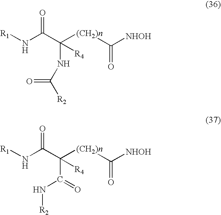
N(C(C([(CH2)n]C([NHOH])=O)(NC([R2])=O)[R4])=O)[R1].N(C(C([(CH2)n]C([NHOH])=O)(C(=O)N[R2])[R4])=O)[R1]
